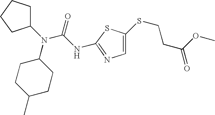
N(C1CCC(C)CC1)(C(=O)NC1=NC=C(SCCC(=O)OC)S1)C1CCCC1
